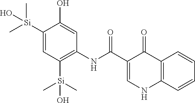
[Si](C1=CC([Si](C)(C)O)=C(NC(=O)C2=CNC3=C(C2=O)C=CC=C3)C=C1O)(C)(O)C
